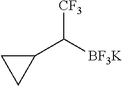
C1(C([BF3K])[CF3])CC1
